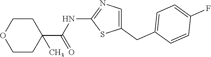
C1(CC2=CC=C(F)C=C2)=CN=C(NC(=O)C2(C)CCOCC2)S1
